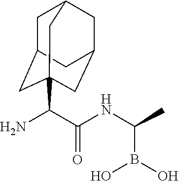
C1C2CC3(C(C(=O)NC(C)B(O)O)N)CC(CC1C3)C2
